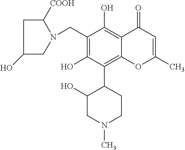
C1(CN2CC(O)CC2[COOH])=C(O)C(C2C(O)CN(C)CC2)=C2C(=C1O)C(=O)C=C(C)O2
